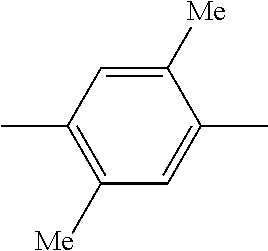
C1([Me])=C(C)C=C([Me])C(C)=C1
